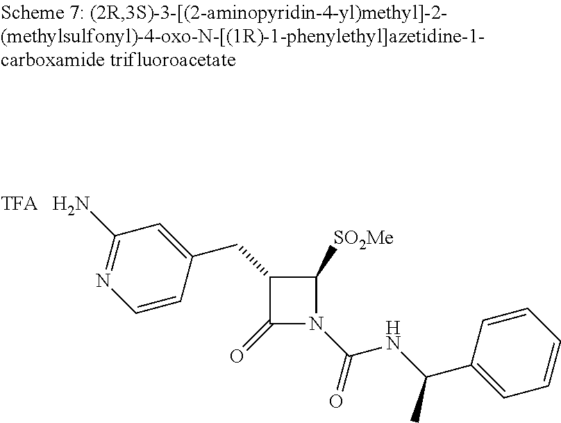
C1(CC2C(=O)N(C(NC(C3=CC=CC=C3)C)=O)C2[SO2Me])=CC(N)=NC=C1
